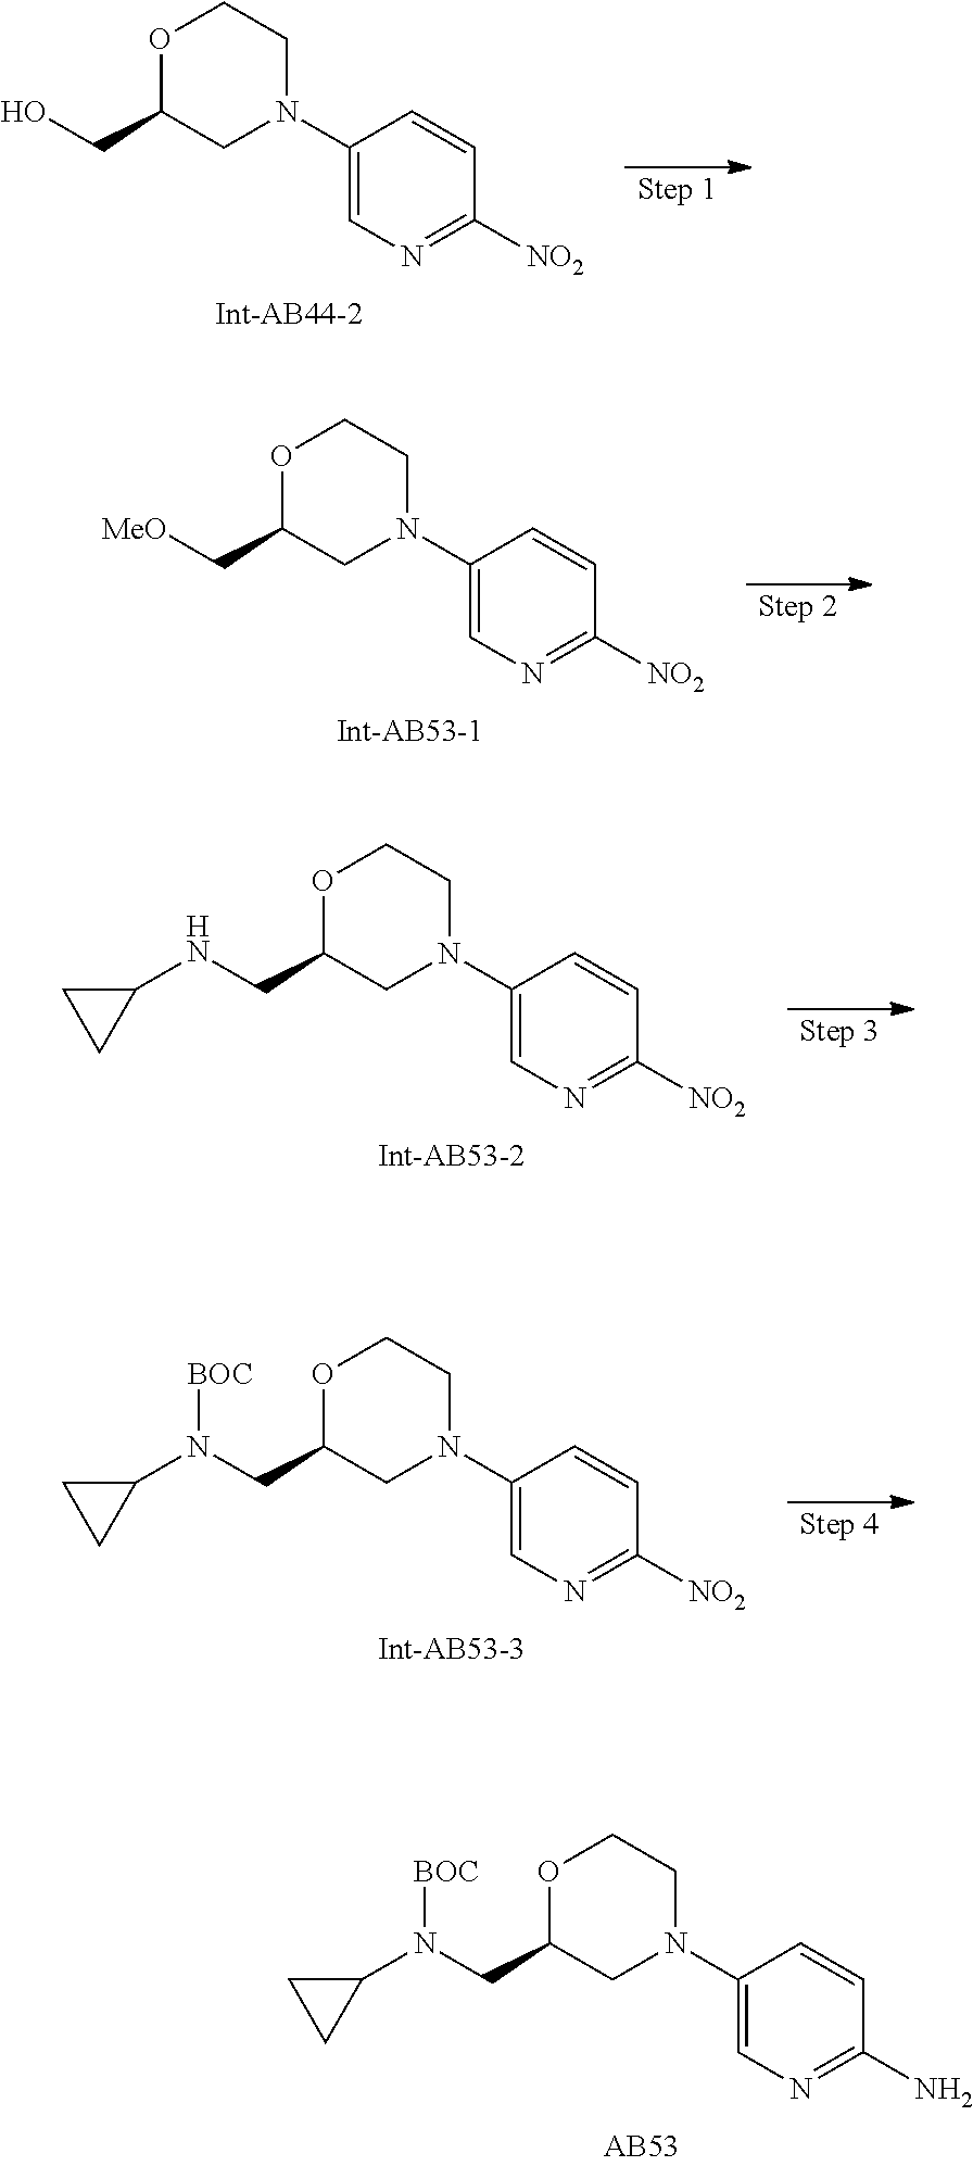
C1(N2CCOC(CO)C2)=CN=C([NO2])C=C1.C1(N2CCOC(C[MeO])C2)=CN=C([NO2])C=C1.C1(N2CCOC(CNC3CC3)C2)=CN=C([NO2])C=C1.C1(N2CCOC(CN(C3CC3)[BOC])C2)=CN=C([NO2])C=C1.C1(N2CCOC(CN(C3CC3)[BOC])C2)=CN=C(N)C=C1
